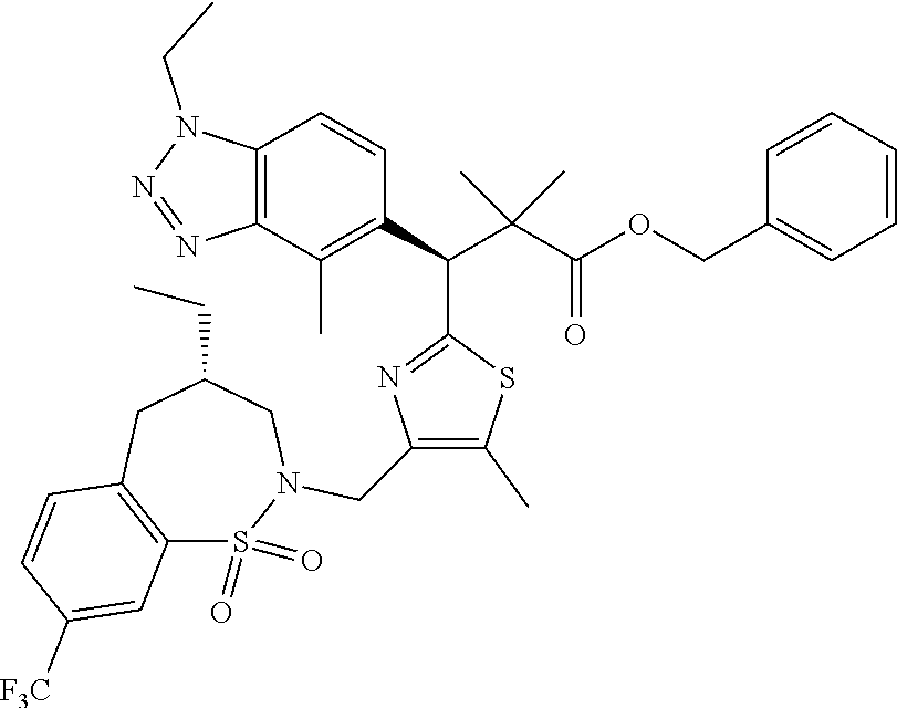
C12=C(CC(CC)CN(CC3=C(C)SC(C(C4=C(C)C5=C(C=C4)N(CC)N=N5)C(C(OCC4=CC=CC=C4)=O)(C)C)=N3)S1(=O)=O)C=CC([F3C])=C2
